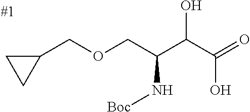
C1(COCC(C(C(=O)O)O)N[Boc])CC1
